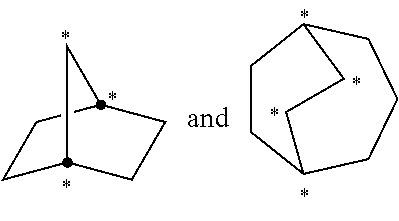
C1CC2CCC1C2.C1CC2CCCC1CC2
